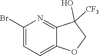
C1(Br)=CC=C2C(=N1)C(O)([CF3])CO2
